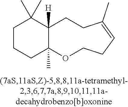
C1CC(C)(C)C2([H])C(C)(C1)OCCC=C(C)CC2
